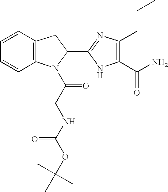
C12=C(C=CC=C1)CC(C1=NC(CCC)=C(C(N)=O)N1)N2C(CNC(OC(C)(C)C)=O)=O
